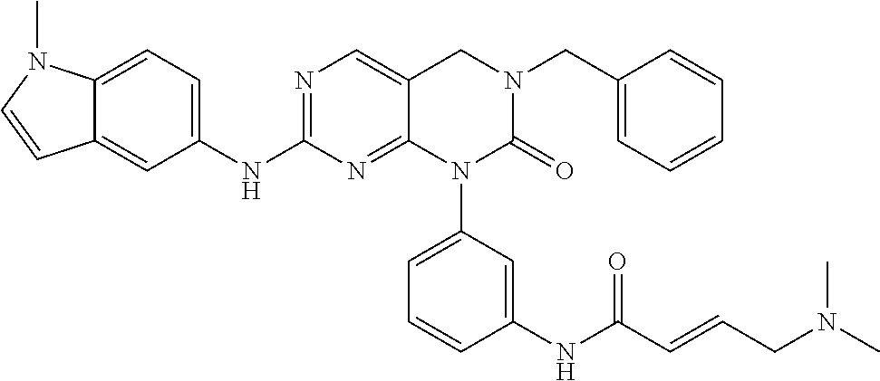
N1=C(NC2=CC=C3C(=C2)C=CN3C)N=C2C(=C1)CN(CC1=CC=CC=C1)C(=O)N2C1=CC=CC(NC(C=CCN(C)C)=O)=C1
